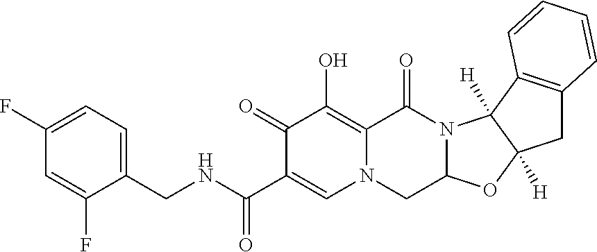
C1(CNC(C2=CN3C(=C(O)C2=O)C(=O)N2C(C3)OC3([H])C2([H])C2=C(C3)C=CC=C2)=O)=CC=C(F)C=C1F
